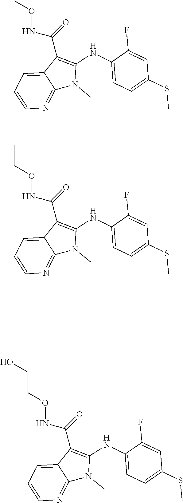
O(NC(=O)C1=C(NC2=CC=C(SC)C=C2F)N(C)C2=NC=CC=C12)C.O(NC(=O)C1=C(NC2=CC=C(SC)C=C2F)N(C)C2=NC=CC=C12)CC.O(NC(=O)C1=C(NC2=CC=C(SC)C=C2F)N(C)C2=NC=CC=C12)CCO
